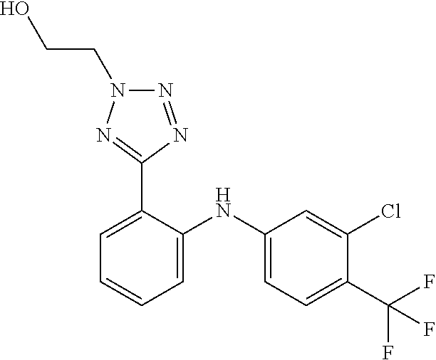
C1=C(Cl)C(C(F)(F)F)=CC=C1NC1=CC=CC=C1C1=NN(CCO)N=N1
